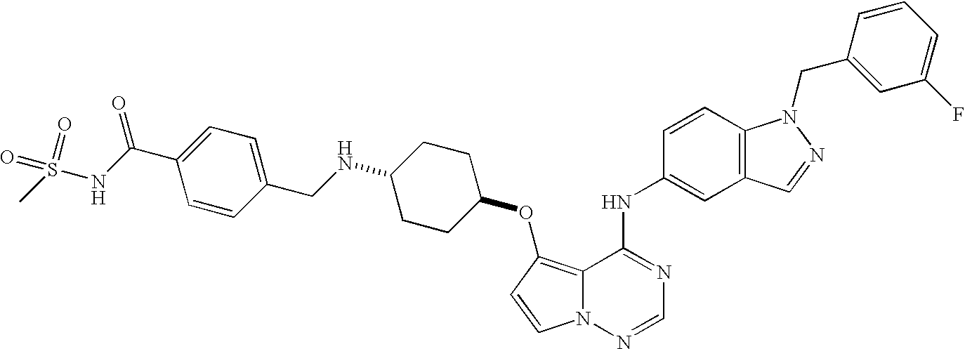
C12=C(OC3CCC(NCC4=CC=C(C(NS(C)(=O)=O)=O)C=C4)CC3)C=CN1N=CN=C2NC1=CC2=C(C=C1)N(CC1=CC(F)=CC=C1)N=C2
